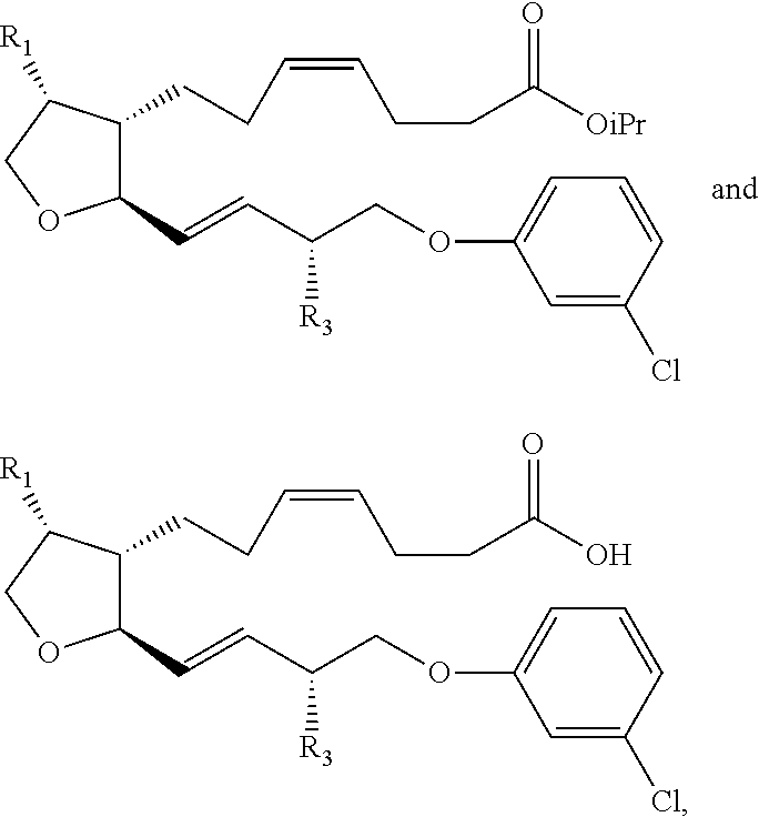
C1(C=CC(COC2=CC=CC(Cl)=C2)[R3])C(CCC=CCCC([OiPr])=O)C([R1])CO1.C1(C=CC(COC2=CC=CC(Cl)=C2)[R3])C(CCC=CCCC(O)=O)C([R1])CO1
